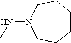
N(N1CCCCCC1)C
